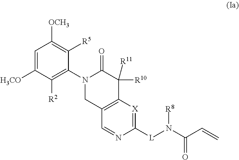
C1=C([H3CO])C([R2])=C(N2CC3=C(C([R10])([R11])C2=O)[X]=C([L]N(C(C=C)=O)[R8])N=C3)C([R5])=C1[OCH3]
